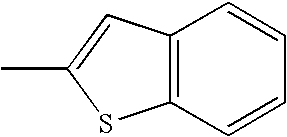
C12=C(C=C(C)S1)C=CC=C2
